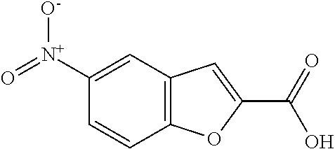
C1([N+](=O)[O-])=CC2=C(C=C1)OC(C(=O)O)=C2
